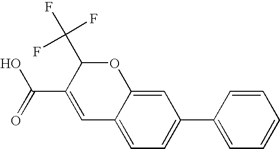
C12=CC=C(C3=CC=CC=C3)C=C1OC(C(F)(F)F)C(C(=O)O)=C2
